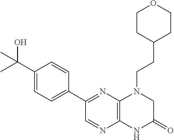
C12=C(N=C(C3=CC=C(C(C)(O)C)C=C3)C=N1)N(CCC1CCOCC1)CC(=O)N2
